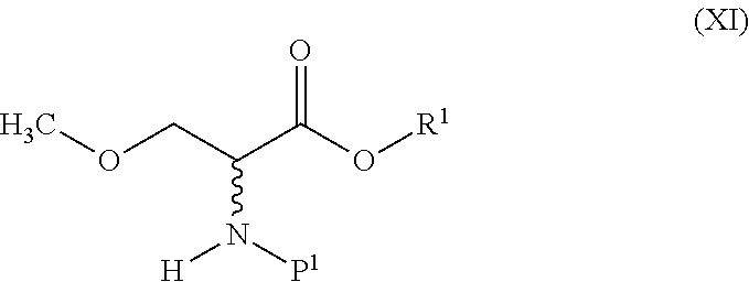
COCC(C(O[R1])=O)N([P1])[H]
